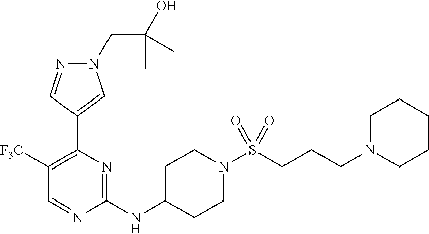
N1(CC(O)(C)C)N=CC(C2=C([F3C])C=NC(NC3CCN(S(=O)(=O)CCCN4CCCCC4)CC3)=N2)=C1
